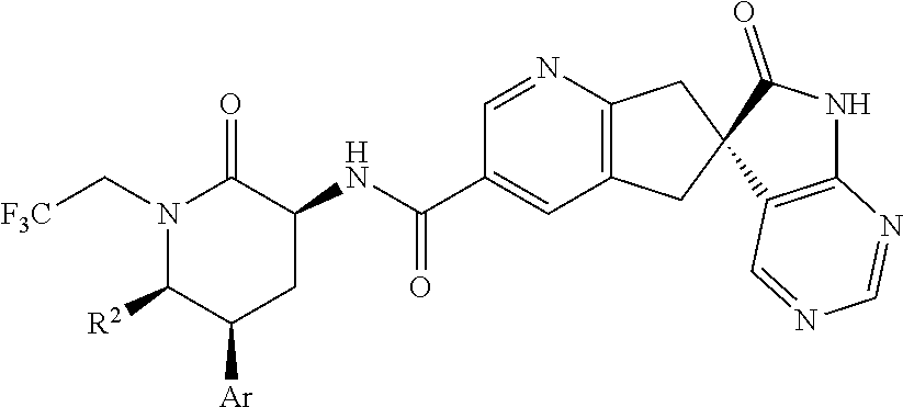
N1(C[F3C])C([R2])C([Ar])CC(NC(C2=CC3=C(N=C2)CC2(C3)C3=C(NC2=O)N=CN=C3)=O)C1=O
